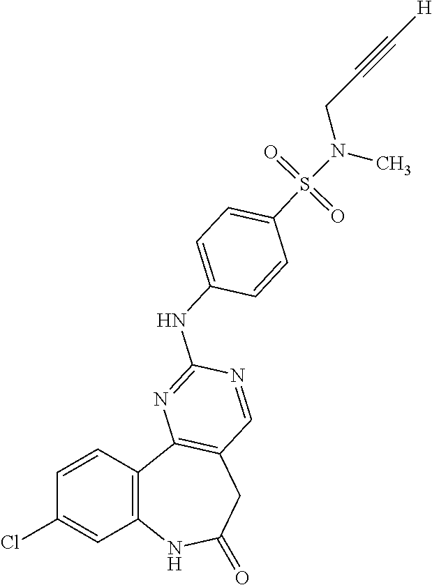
C1=CC2=C(C=C1Cl)NC(=O)CC1=C2N=C(NC2=CC=C(S(=O)(=O)N(C)CC#C[H])C=C2)N=C1
